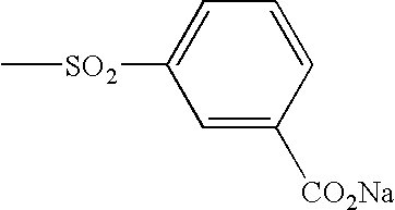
C[SO2]C1=CC=CC([CO2Na])=C1
